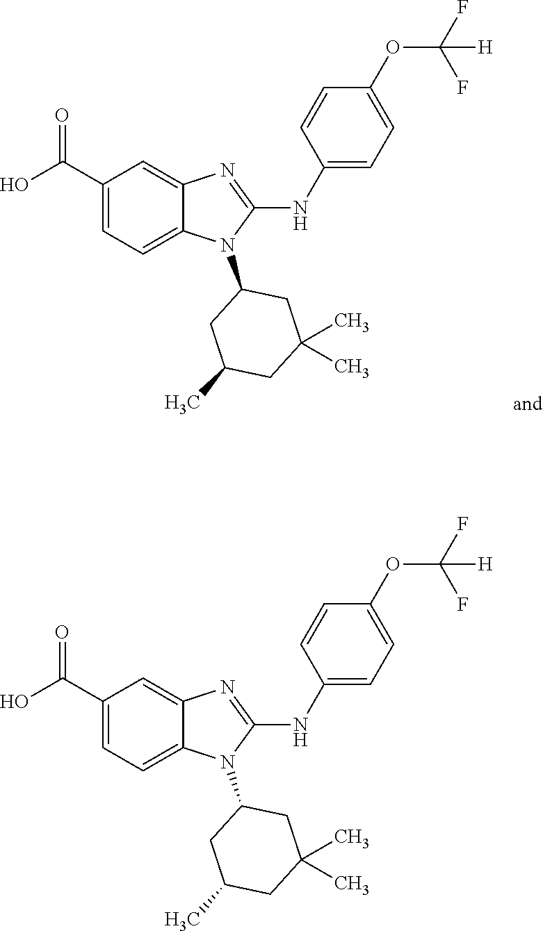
C1(C(O)=O)=CC=C2C(=C1)N=C(NC1=CC=C(OC(F)(F)[H])C=C1)N2C1CC(C)CC(C)(C)C1.C1(C(O)=O)=CC=C2C(=C1)N=C(NC1=CC=C(OC(F)(F)[H])C=C1)N2C1CC(C)CC(C)(C)C1
